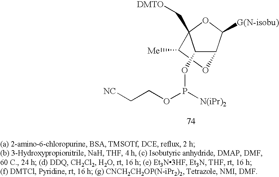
O1C([Me])C2(C[DMTO])C(OP(OCC[NC])[N(iPr)2])C1C([G(N-isobu)])O2
